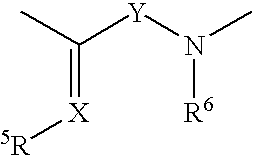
C(=[X][5R])([Y]N([R6])C)C
